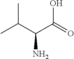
CC(C(C(=O)O)N)C
